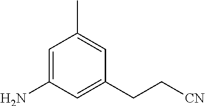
C1=C(N)C=C(CC[CN])C=C1C
